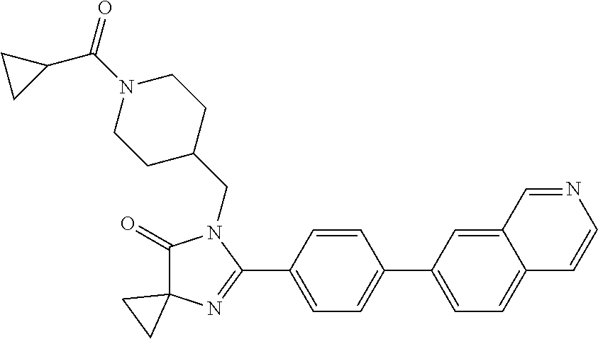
C1(=O)C2(N=C(C3=CC=C(C4=CC=C5C(=C4)C=NC=C5)C=C3)N1CC1CCN(C(=O)C3CC3)CC1)CC2
